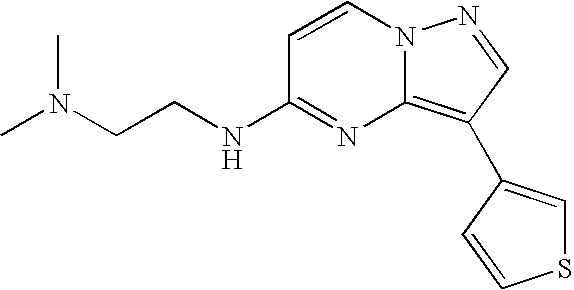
CN(CCNC1=NC2=C(C3=CSC=C3)C=NN2C=C1)C
